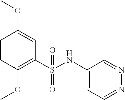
C1=CC(OC)=C(S(NC2=CC=NN=C2)(=O)=O)C=C1OC
